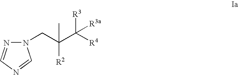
N1(CC(C([R3])([R3a])[R4])([R2])C)N=CN=C1
